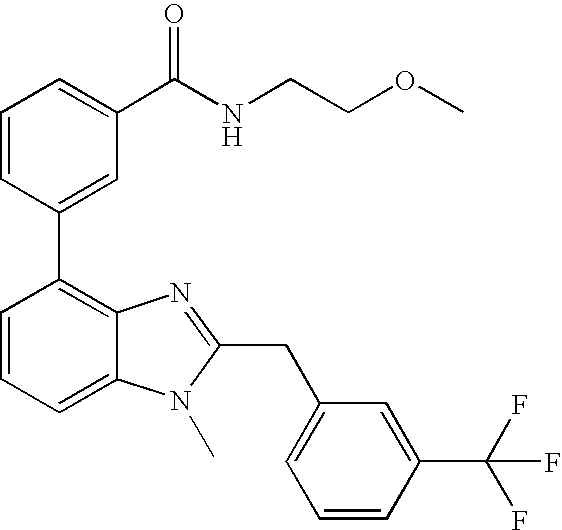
C1=CC(C2=C3C(=CC=C2)N(C)C(CC2=CC=CC(C(F)(F)F)=C2)=N3)=CC(C(NCCOC)=O)=C1
